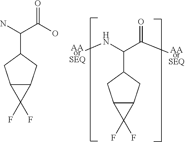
C12C(CC(C(N)C(O)=O)C1)C2(F)F.C(N[AAorSEQ])(C([AAorSEQ])=O)C1CC2C(C1)C2(F)F
